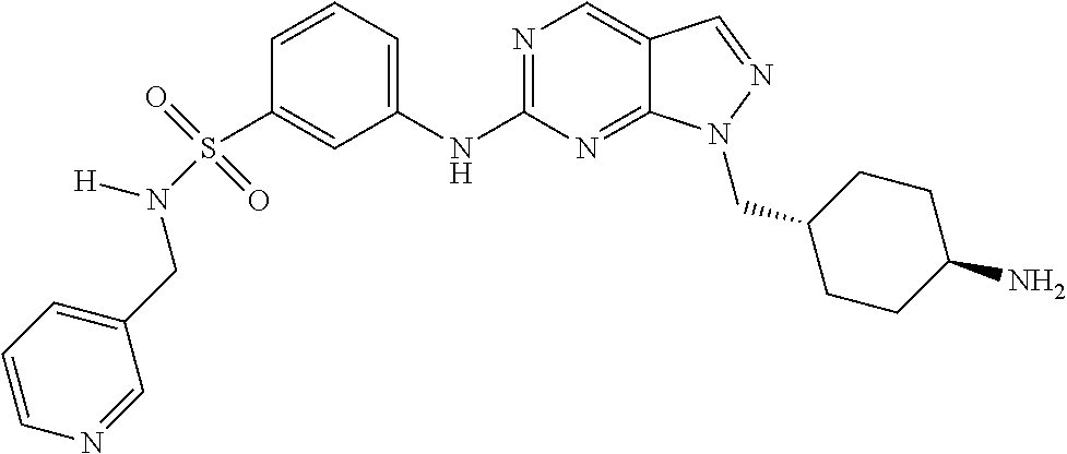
N1=C(NC2=CC=CC(S(N([H])CC3=CC=CN=C3)(=O)=O)=C2)N=C2C(=C1)C=NN2CC1CCC(N)CC1
